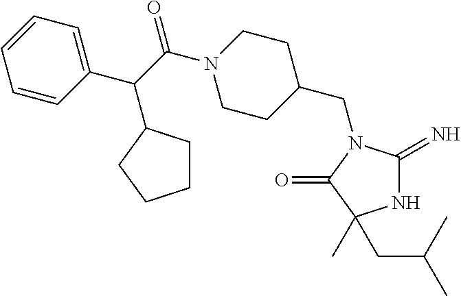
N1C(=N)N(CC2CCN(C(=O)C(C3=CC=CC=C3)C3CCCC3)CC2)C(=O)C1(CC(C)C)C
